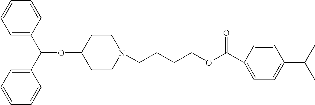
C1=CC=CC=C1C(C1=CC=CC=C1)OC1CCN(CCCCOC(C2=CC=C(C(C)C)C=C2)=O)CC1
